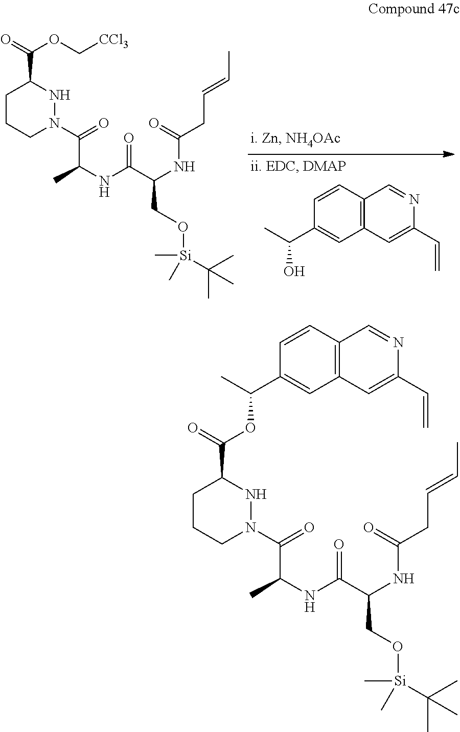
C1=CC2=C(C=C1C(C)O)C=C(C=C)N=C2.C1CCN(C(C(C)NC(=O)C(NC(CC=CC)=O)CO[Si](C)(C(C)(C)C)C)=O)NC1C(=O)OC[CCl3].C1CCN(C(C(C)NC(=O)C(NC(CC=CC)=O)CO[Si](C)(C(C)(C)C)C)=O)NC1C(=O)OC(C1=CC2=C(C=C1)C=NC(C=C)=C2)C
